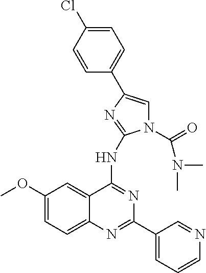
C1=CC(Cl)=CC=C1C1=CN(C(=O)N(C)C)C(NC2=NC(C3=CC=CN=C3)=NC3=CC=C(OC)C=C23)=N1
